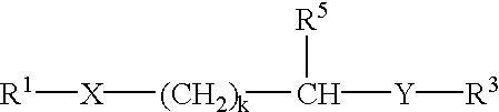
[X]([(CH2)k]C([Y][R3])[R5])[R1]
